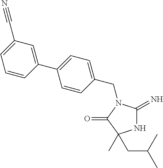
N1C(=N)N(CC2=CC=C(C3=CC(C#N)=CC=C3)C=C2)C(=O)C1(CC(C)C)C
